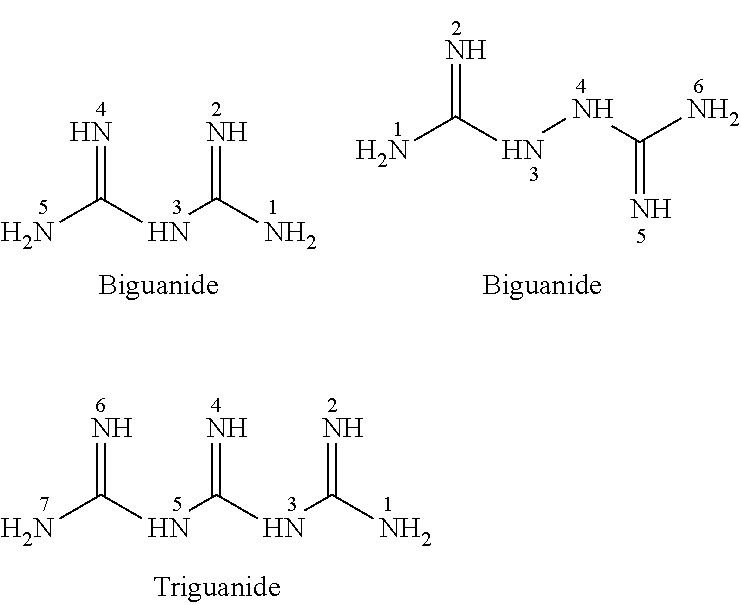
NC(NNC(N)=N)=N.NC(NC(N)=N)=N.NC(NC(NC(N)=N)=N)=N
